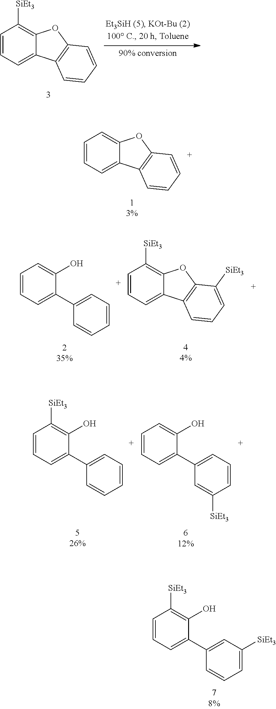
C1=CC=C(C2=CC([SiEt3])=CC=C2)C(O)=C1[SiEt3].C1=CC=C2C(=C1[SiEt3])OC1=C2C=CC=C1.C1=CC=C2C(=C1)OC1=C2C=CC=C1.C1=CC=C(C2=CC=CC=C2)C(O)=C1.C1=CC=C2C(=C1[SiEt3])OC1=C2C=CC=C1[SiEt3].C1=CC=C(C2=CC=CC=C2)C(O)=C1[SiEt3].C1=CC=C(C2=CC=CC([SiEt3])=C2)C(O)=C1
